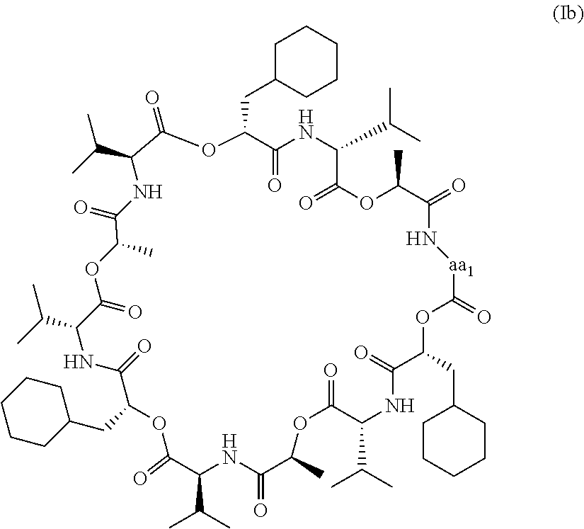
C1(=O)OC(CC2CCCCC2)C(=O)NC(C(C)C)C(=O)OC(C)C(=O)N[aa1]C(=O)OC(CC2CCCCC2)C(=O)NC(C(C)C)C(=O)OC(C)C(=O)NC(C(C)C)C(=O)OC(CC2CCCCC2)C(=O)NC(C(C)C)C(=O)OC(C)C(=O)NC1C(C)C
